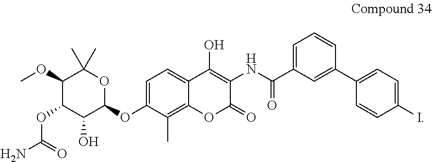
C1=C(OC2OC(C)(C)C(OC)C(OC(N)=O)C2O)C(C)=C2C(=C1)C(O)=C(NC(C1=CC=CC(C3=CC=C(I)C=C3)=C1)=O)C(=O)O2
